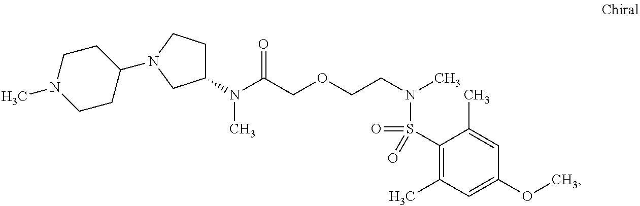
N(C(COCCN(C)S(=O)(C1=C(C)C=C(OC)C=C1C)=O)=O)(C)C1CCN(C2CCN(C)CC2)C1
